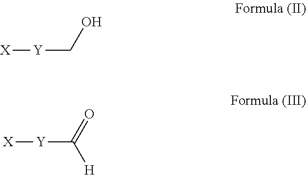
[X][Y]CO.[X][Y]C(=O)[H]
